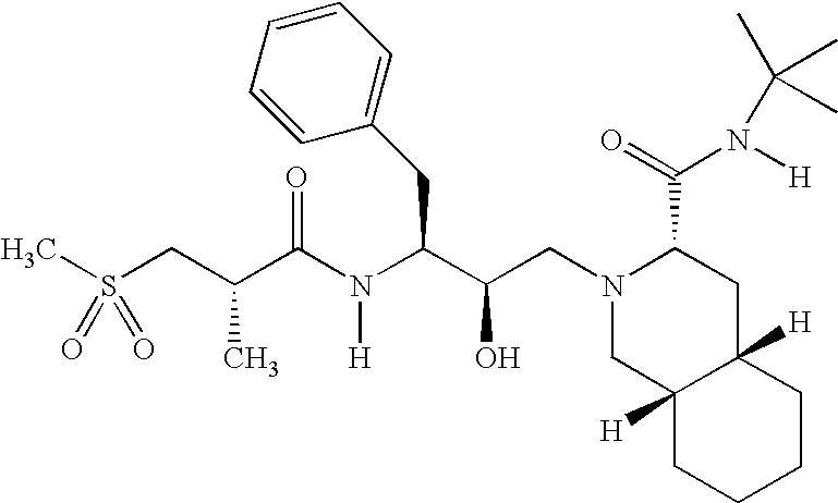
S(CC(C(N(C(C(O)CN1CC2([H])C([H])(CC1C(N(C(C)(C)C)[H])=O)CCCC2)CC1=CC=CC=C1)[H])=O)C)(=O)(C)=O
